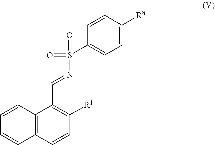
C1=CC([R8])=CC=C1S(=O)(=O)N=CC1=C([R1])C=CC2=C1C=CC=C2
